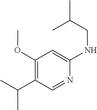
C1(OC)=C(C(C)C)C=NC(NCC(C)C)=C1
